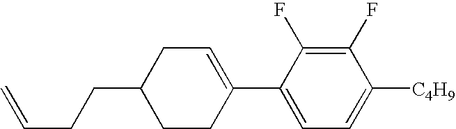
C1(F)=C(F)C(C2=CCC(CCC=C)CC2)=CC=C1[C4H9]
